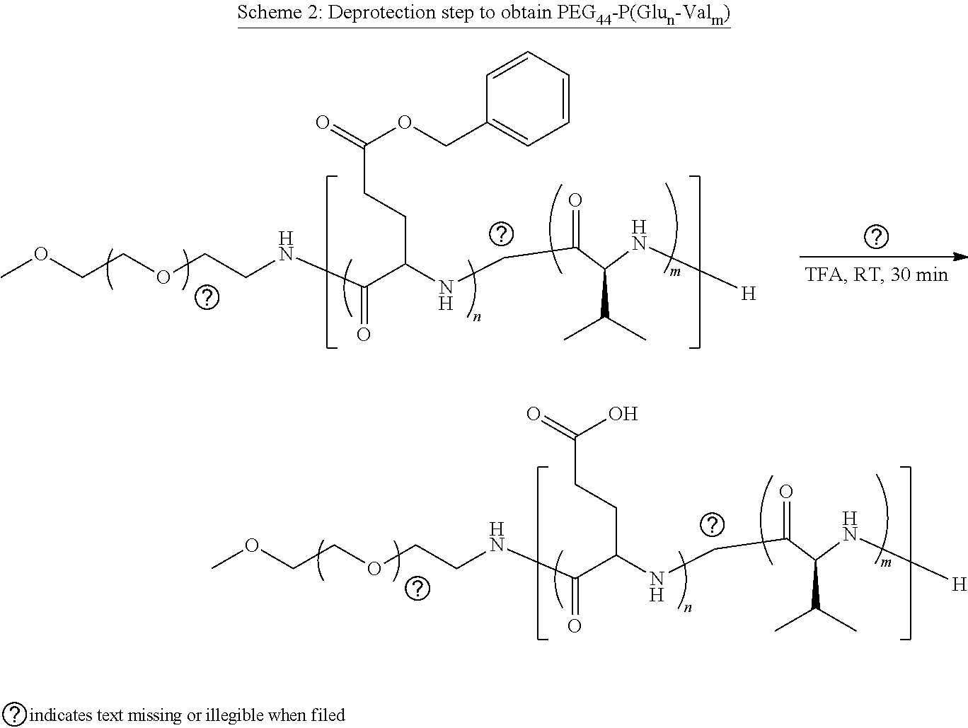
COCCOCCNC(C(NCC(=O)C(N[H])C(C)C)CCC(=O)O)=O.COCCOCCNC(C(NCC(=O)C(N[H])C(C)C)CCC(=O)OCC1=CC=CC=C1)=O
